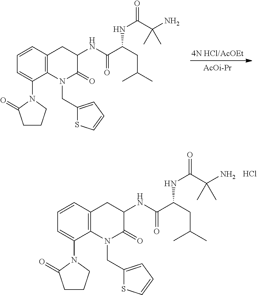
Cl.C12=C(C=CC=C1N1C(=O)CCC1)CC(NC(C(CC(C)C)NC(=O)C(N)(C)C)=O)C(=O)N2CC1=CC=CS1.[4N HCl/AcOEt].[AcOi-Pr].C12=C(C=CC=C1N1C(=O)CCC1)CC(NC(C(CC(C)C)NC(=O)C(N)(C)C)=O)C(=O)N2CC1=CC=CS1
